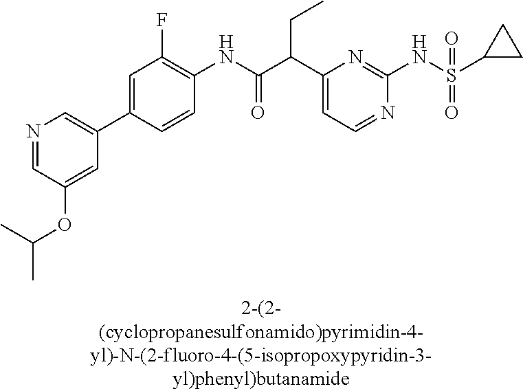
C1(NC(=O)C(C2=CC=NC(NS(=O)(=O)C3CC3)=N2)CC)=C(F)C=C(C2=CN=CC(OC(C)C)=C2)C=C1
